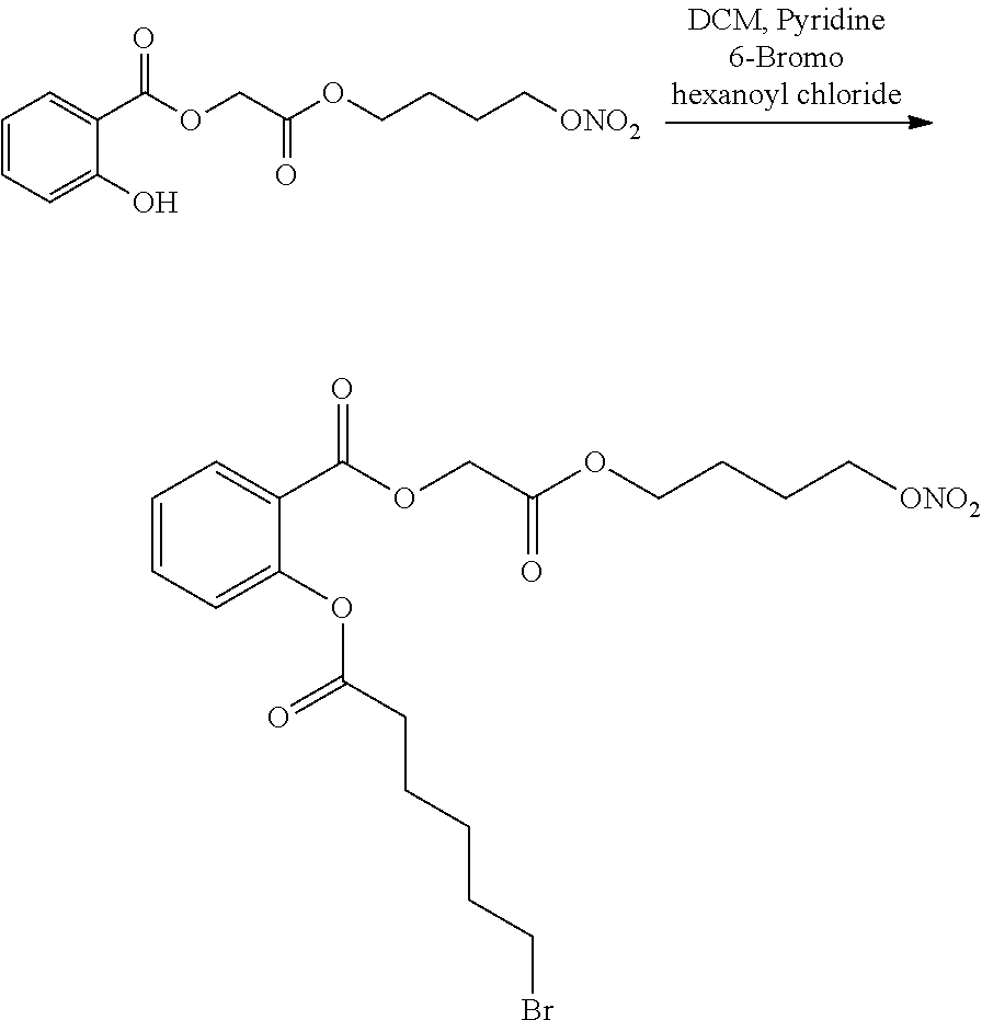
C1=CC=C(O)C(C(OCC(OCCCC[ONO2])=O)=O)=C1.C1=CC=C(OC(=O)CCCCCBr)C(C(OCC(OCCCC[ONO2])=O)=O)=C1
